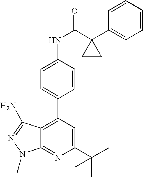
C1(C(C)(C)C)=CC(C2=CC=C(NC(=O)C3(C4=CC=CC=C4)CC3)C=C2)=C2C(=N1)N(C)N=C2N
